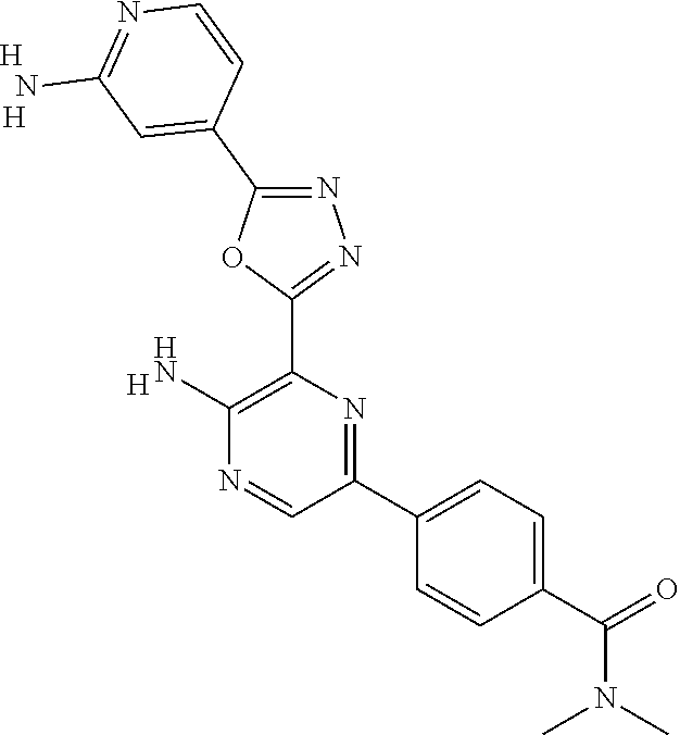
[H].C1(N)=C(C2=NN=C(C3=CC(N)=NC=C3)O2)N=C(C2=CC=C(C(=O)N(C)C)C=C2)C=N1.[H].[H]
